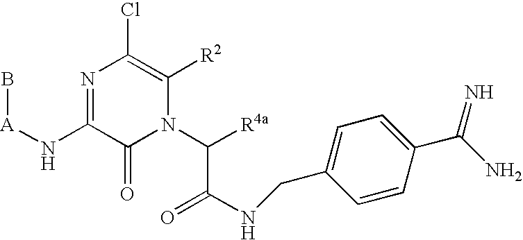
N1=C(N[A]B)C(=O)N(C(C(=O)NCC2=CC=C(C(=N)N)C=C2)[R4a])C([R2])=C1Cl
